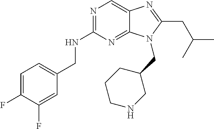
C1=C(F)C(F)=CC(CNC2=NC=C3C(=N2)N(CC2CCCNC2)C(CC(C)C)=N3)=C1
